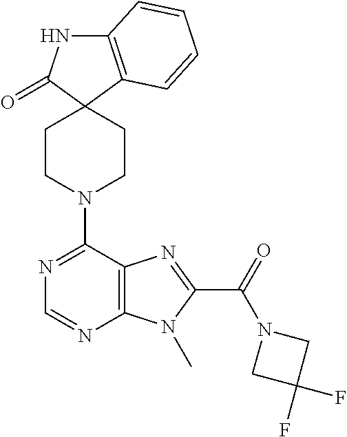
C12=C(C=CC=C1)C1(C(=O)N2)CCN(C2=NC=NC3=C2N=C(C(=O)N2CC(F)(F)C2)N3C)CC1
